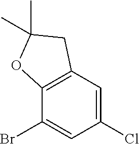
C12=C(C=C(Cl)C=C1Br)CC(C)(C)O2
